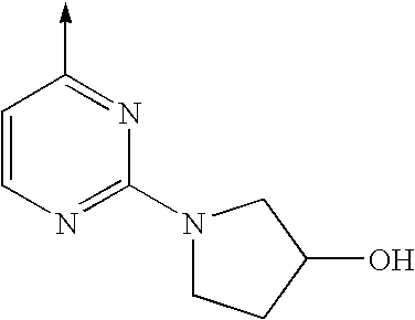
C1=CN=C(N2CCC(O)C2)N=C1->C
